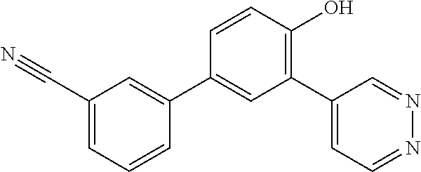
C1(C#N)=CC=CC(C2=CC(C3=CC=NN=C3)=C(O)C=C2)=C1
